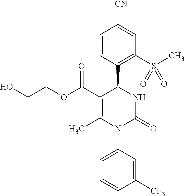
C1(C(OCCO)=O)=C(C)N(C2=CC=CC([CF3])=C2)C(=O)NC1C1=C(S(C)(=O)=O)C=C([CN])C=C1
